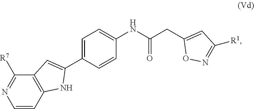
C1(C2=CC3=C(N2)C=CN=C3[R7])=CC=C(NC(CC2=CC([R1])=NO2)=O)C=C1
